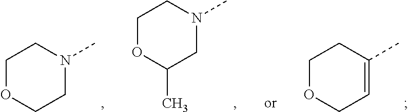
C1OCC=C(C)C1.C1OCCN(C)C1.C1OC(C)CN(C)C1
